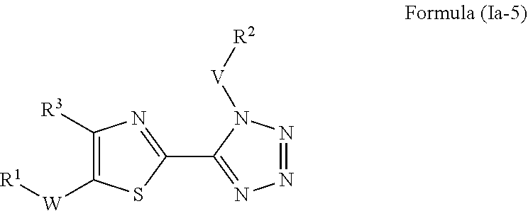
N1=NN([V][R2])C(C2=NC([R3])=C([W][R1])S2)=N1
